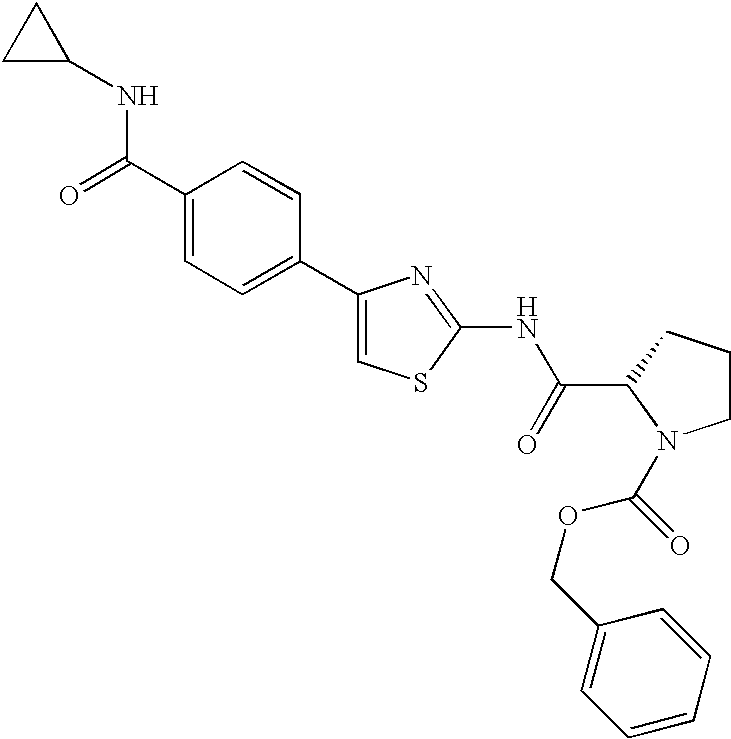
C1(C2=CC=C(C(=O)NC3CC3)C=C2)=CSC(NC(C2N(C(OCC3=CC=CC=C3)=O)CCC2)=O)=N1
